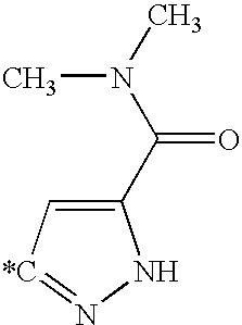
C1(C(N(C)C)=O)=C[*C]=NN1
